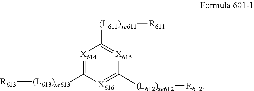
[R613][(L613)xe613]C1=[X614]C([(L611)xe611][R611])=[X615]C([(L612)xe612][R612])=[X616]1
